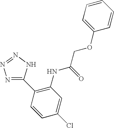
C1(C2=C(NC(COC3=CC=CC=C3)=O)C=C(Cl)C=C2)=NN=NN1
